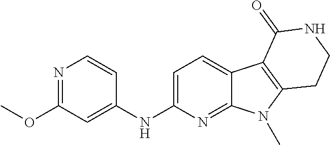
C1(NC2=CC(OC)=NC=C2)=CC=C2C(=N1)N(C)C1=C2C(=O)NCC1
